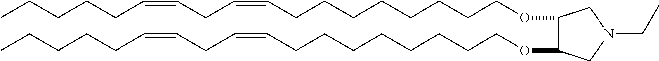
O(CCCCCCCCC=CCC=CCCCCC)C1C(OCCCCCCCCC=CCC=CCCCCC)CN(CC)C1
